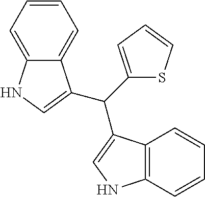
C12=CC=CC=C1NC=C2C(C1=CC=CS1)C1=CNC2=C1C=CC=C2
